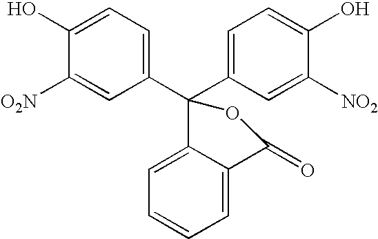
C1=C(O)C([O2N])=CC(C2(C3=CC=C(O)C([NO2])=C3)C3=CC=CC=C3C(=O)O2)=C1
